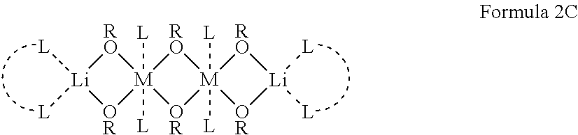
[RO]1[Li]([L])([L])[OR][M]12([L])([L])[OR][M]1([L])([L])([RO]2)[OR][Li]([L])([L])[RO]1
